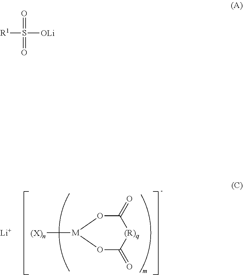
C1(=O)O[M]([(X)n])OC(=O)[(R)q]1.[Li].[R1]S(=O)(=O)[OLi]
